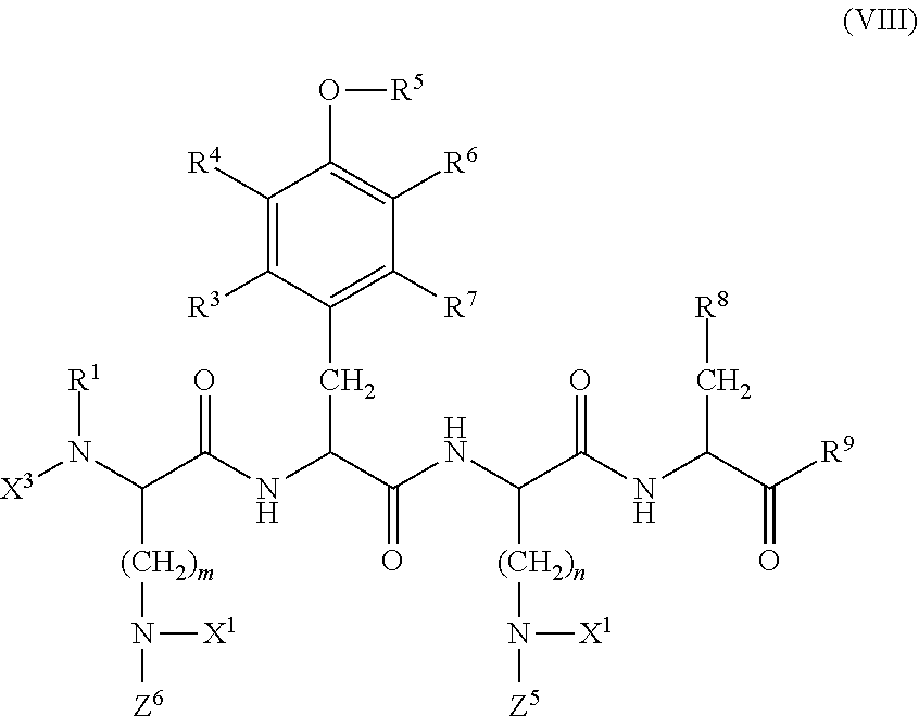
[X3]N(C(C(NC(C(NC(C(NC(C([R9])=O)C[R8])=O)[(CH2)n]N([Z5])[X1])=O)CC1=C([R7])C([R6])=C(O[R5])C([R4])=C1[R3])=O)[(CH2)m]N([Z6])[X1])[R1]
